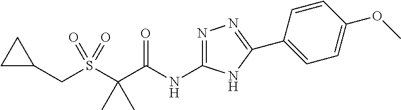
C1(NC(C(S(CC2CC2)(=O)=O)(C)C)=O)=NN=C(C2=CC=C(OC)C=C2)N1
